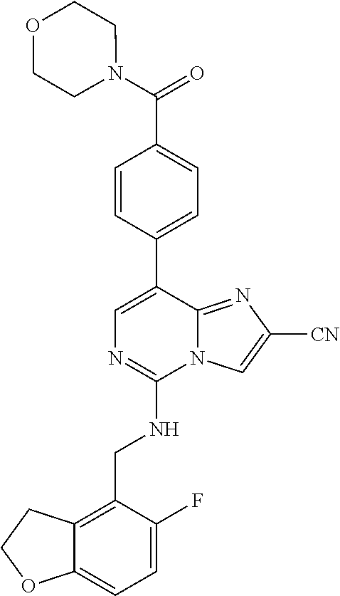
C12=CC=C(F)C(CNC3=NC=C(C4=CC=C(C(=O)N5CCOCC5)C=C4)C4=NC([CN])=CN34)=C1CCO2
